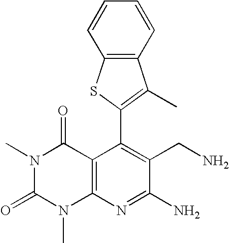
C1(C2=C(C)C3=C(S2)C=CC=C3)=C(CN)C(N)=NC2=C1C(=O)N(C)C(=O)N2C
